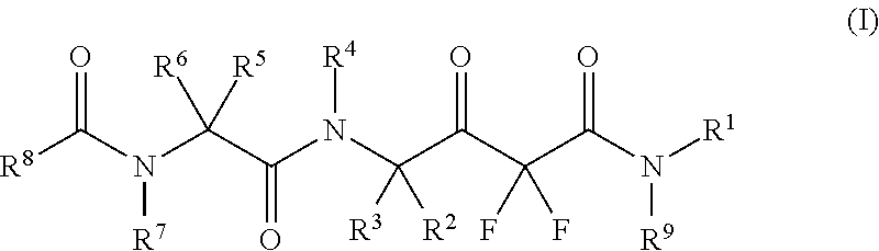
[R8]C(N(C(C(N(C(C(C(C(N([R1])[R9])=O)(F)F)=O)([R3])[R2])[R4])=O)([R5])[R6])[R7])=O
